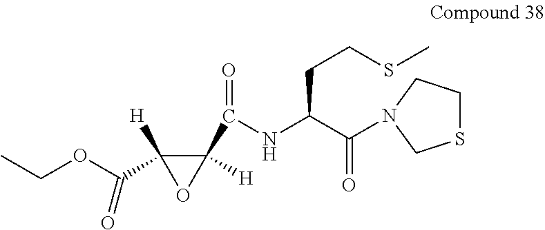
C1(C(NC(C(=O)N2CSCC2)CCSC)=O)([H])C(C(OCC)=O)([H])O1
